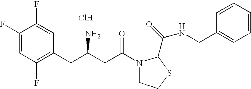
C1(F)=CC(F)=C(CC(CC(=O)N2CCSC2C(=O)NCC2=CC=CC=C2)N)C=C1F.Cl
